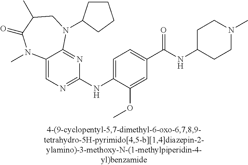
C12=CN=C(NC3=CC=C(C(NC4CCN(C)CC4)=O)C=C3OC)N=C1N(C1CCCC1)CC(C)C(=O)N2C
